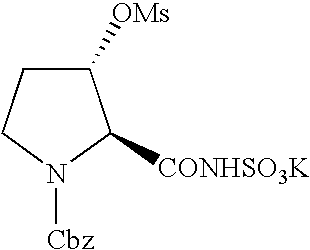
C1([OMs])CCN([Cbz])C1[CONHSO3K]
